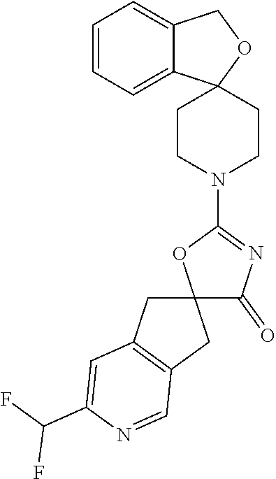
C12(C(=O)N=C(N3CCC4(CC3)C3=CC=CC=C3CO4)O1)CC1=C(C2)C=NC(C(F)F)=C1
